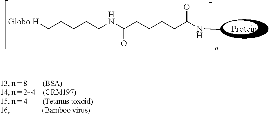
[Globo H]CCCCCNC(CCCCC(NC)=O)=O
